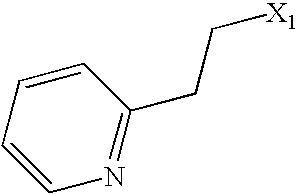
C1=CN=C(CC[X1])C=C1
